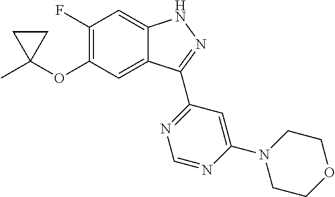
CC1(OC2=C(F)C=C3C(=C2)C(C2=NC=NC(N4CCOCC4)=C2)=NN3)CC1
